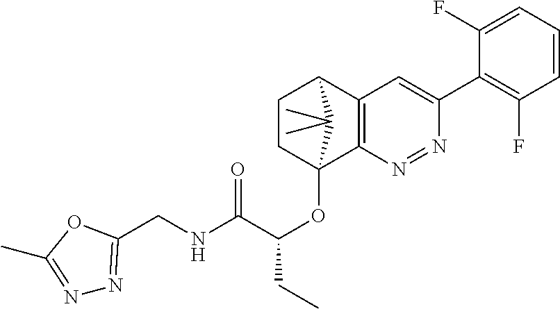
C1CC2(OC(C(NCC3=NN=C(C)O3)=O)CC)C3=C(C1C2(C)C)C=C(C1=C(F)C=CC=C1F)N=N3
